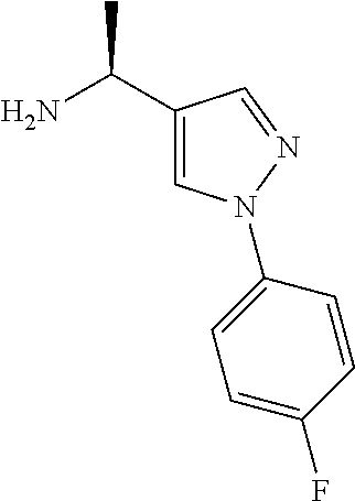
NC(C1=CN(C2=CC=C(F)C=C2)N=C1)C
